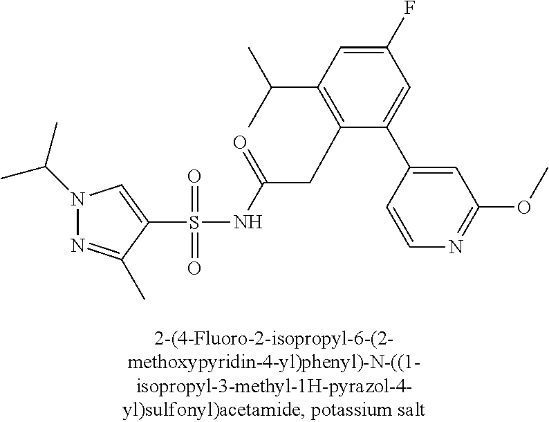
S(=O)(=O)(NC(CC1=C(C(C)C)C=C(F)C=C1C1=CC(OC)=NC=C1)=O)C1=CN(C(C)C)N=C1C
